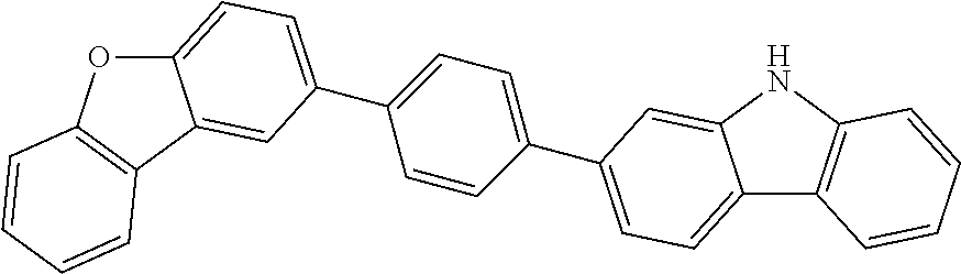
C12=CC=C(C3=CC=C(C4=CC=C5C6=C(NC5=C4)C=CC=C6)C=C3)C=C1C1=C(O2)C=CC=C1
